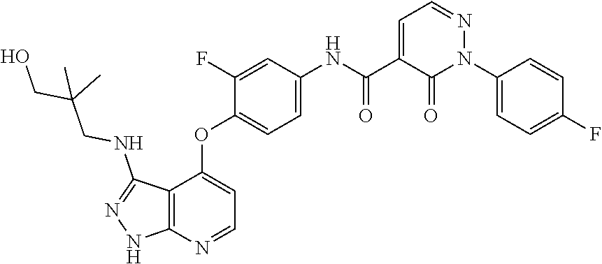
N1=CC=C(C(=O)NC2=CC=C(OC3=CC=NC4=C3C(NCC(CO)(C)C)=NN4)C(F)=C2)C(=O)N1C1=CC=C(F)C=C1
